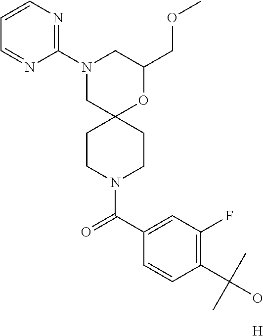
N1(C2=NC=CC=N2)CC2(OC(COC)C1)CCN(C(C1=CC(F)=C(C(O)(C)C)C=C1)=O)CC2.[H]
